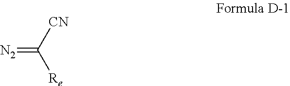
[N2]=C([CN])[Re]
